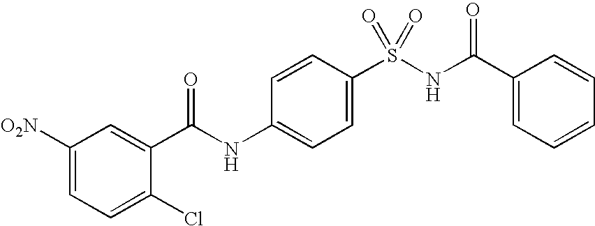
C1([O2N])=CC=C(Cl)C(C(NC2=CC=C(S(NC(=O)C3=CC=CC=C3)(=O)=O)C=C2)=O)=C1
